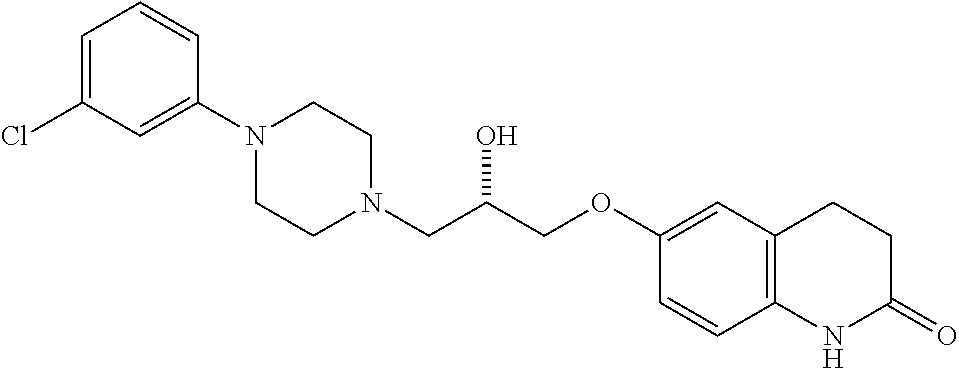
C1=C(Cl)C=C(N2CCN(CC(COC3=CC4=C(C=C3)NC(=O)CC4)O)CC2)C=C1
